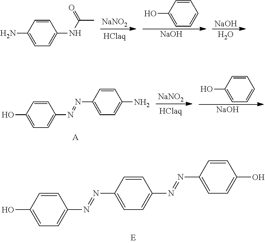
[NaNO2].[NaOH].C1=CC(N)=CC=C1NC(C)=O.C1=CC(O)=CC=C1.[NaOH].O.C1=CC(O)=CC=C1N=NC1=CC=C(N=NC2=CC=C(O)C=C2)C=C1.C1=CC(O)=CC=C1N=NC1=CC=C(N)C=C1.[A].[NaNO2].C1=CC(O)=CC=C1.[NaOH]
